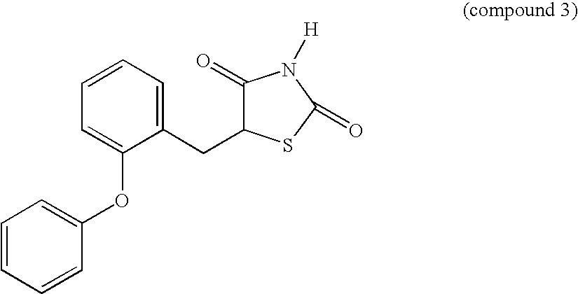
C1=CC=CC(OC2=CC=CC=C2CC2C(=O)N([H])C(=O)S2)=C1
